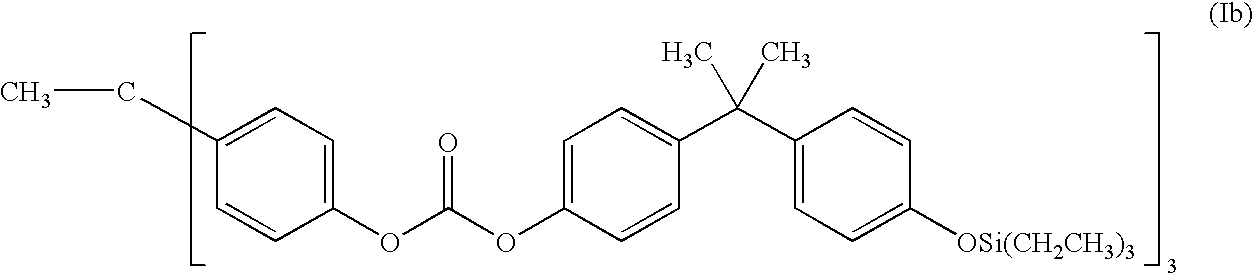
C(C)C1=CC=C(OC(OC2=CC=C(C(C3=CC=C([OSi(CH2CH3)3])C=C3)(C)C)C=C2)=O)C=C1
